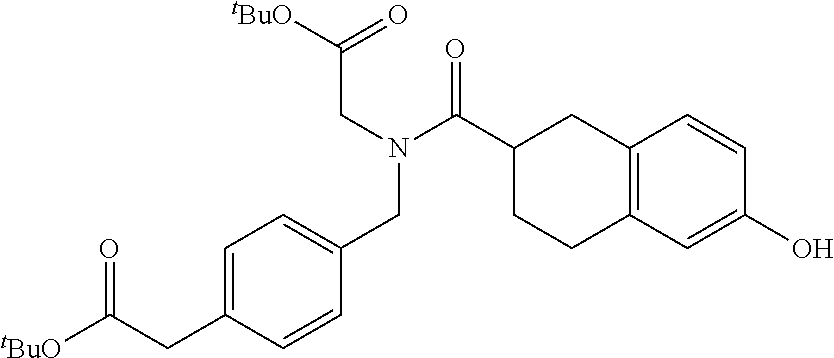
C1=CC(CC([tBuO])=O)=CC=C1CN(CC([tBuO])=O)C(=O)C1CCC2=C(C1)C=CC(O)=C2
